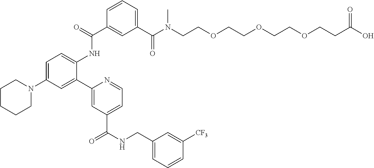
C1CCCN(C2=CC=C(NC(C3=CC(C(N(C)CCOCCOCCOCCC(=O)O)=O)=CC=C3)=O)C(C3=CC(C(NCC4=CC=CC([CF3])=C4)=O)=CC=N3)=C2)C1
